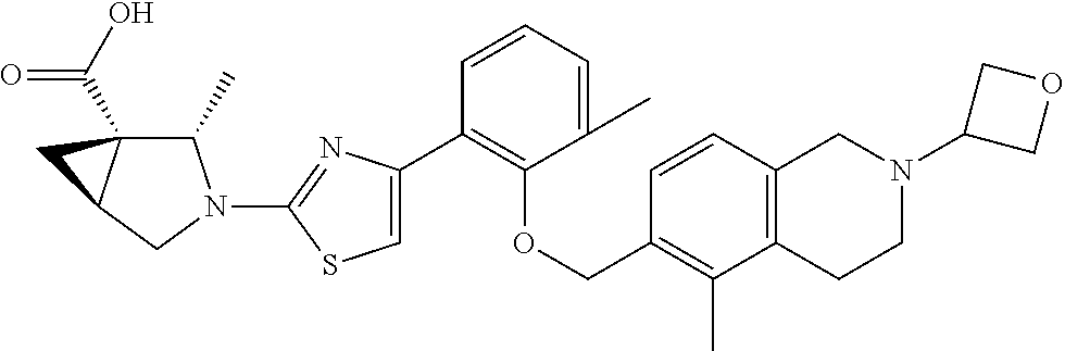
C1(C2=CSC(N3C(C)C4(C(O)=O)C(C3)C4)=N2)=C(OCC2=C(C)C3=C(C=C2)CN(C2COC2)CC3)C(C)=CC=C1
